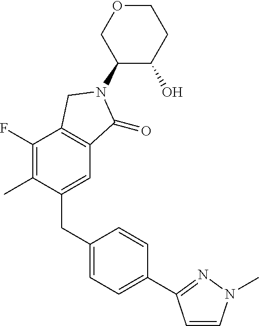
C1(N2C(=O)C3=C(C(F)=C(C)C(CC4=CC=C(C5=NN(C)C=C5)C=C4)=C3)C2)C(O)CCOC1
